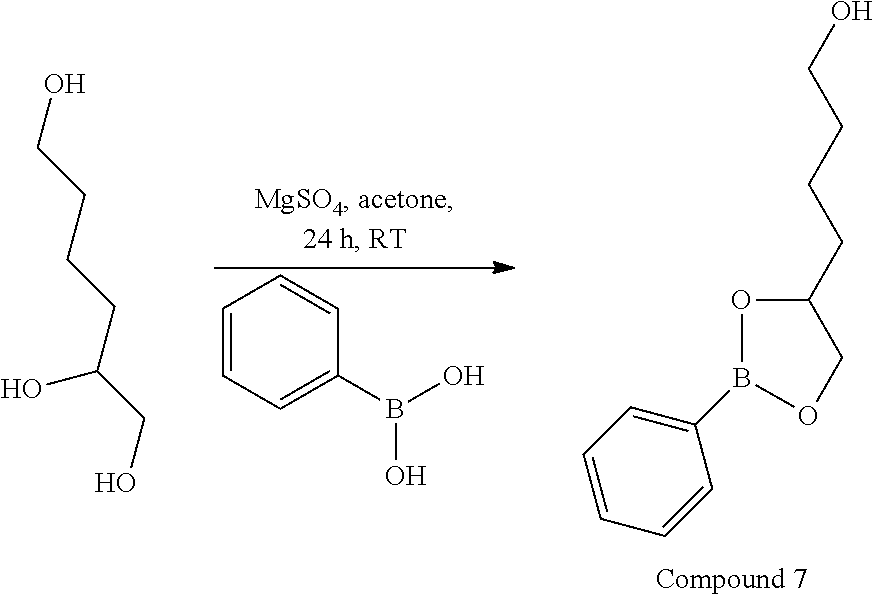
C1=CC=C(B(O)O)C=C1.O1C(CCCCO)COB1C1=CC=CC=C1.OCCCCC(O)CO
